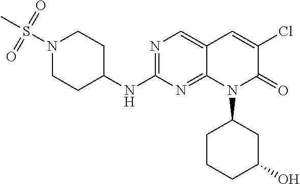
N1(S(C)(=O)=O)CCC(NC2=NC=C3C(=N2)N(C2CCCC(O)C2)C(=O)C(Cl)=C3)CC1
